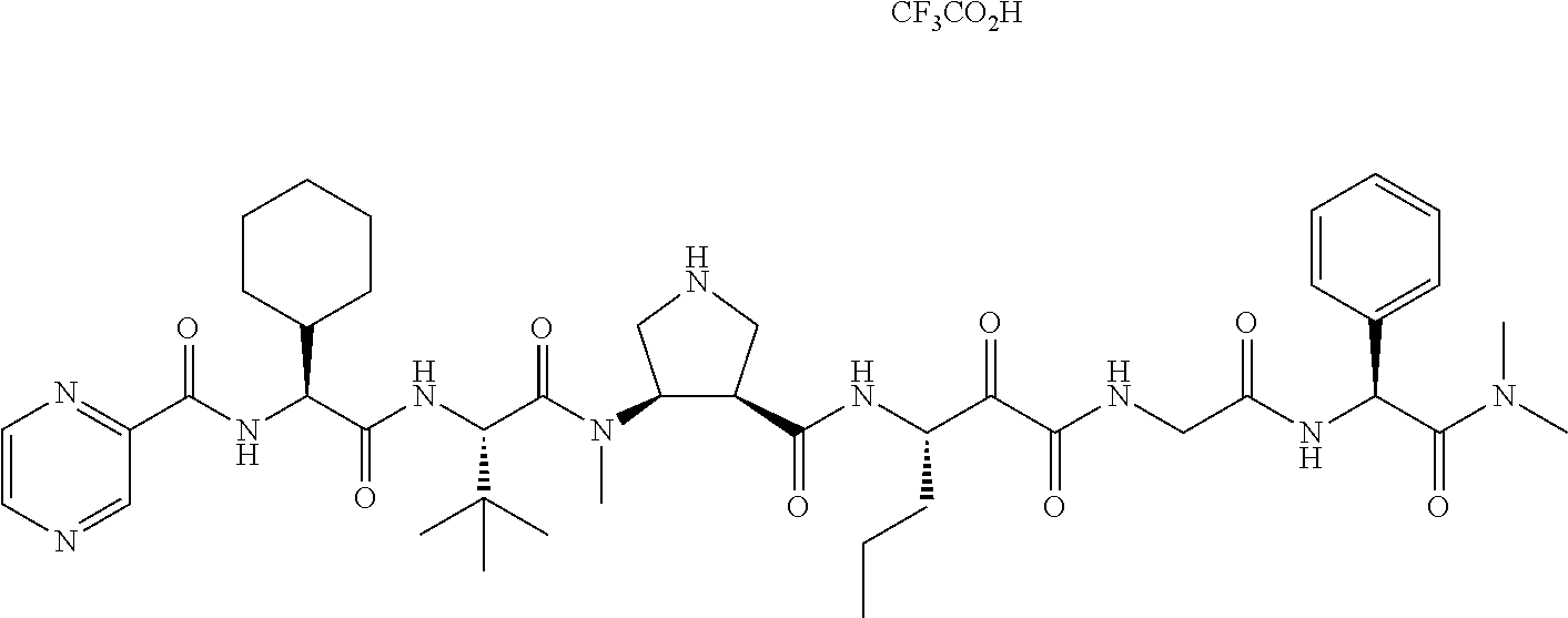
C1(C(NC(C(NC(C(=O)N(C2C(C(=O)NC(C(C(NCC(NC(C(N(C)C)=O)C3=CC=CC=C3)=O)=O)=O)CCC)CNC2)C)C(C)(C)C)=O)C2CCCCC2)=O)=NC=CN=C1.[CF3CO2H]
